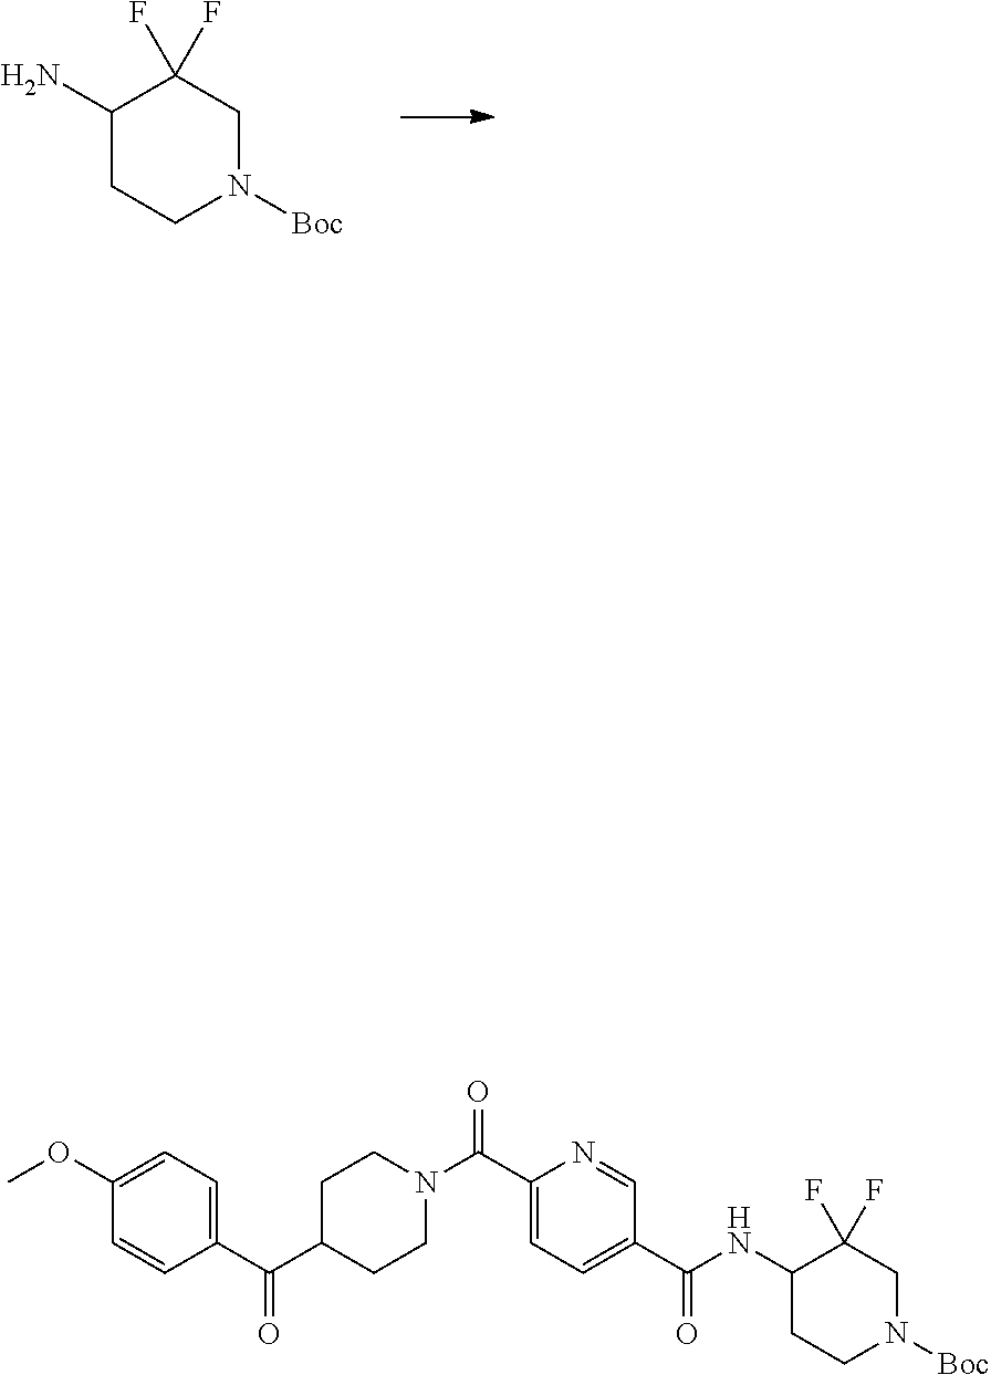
C1(N)CCN([Boc])CC1(F)F.C1(NC(C2=CC=C(C(N3CCC(C(=O)C4=CC=C(OC)C=C4)CC3)=O)N=C2)=O)CCN([Boc])CC1(F)F
